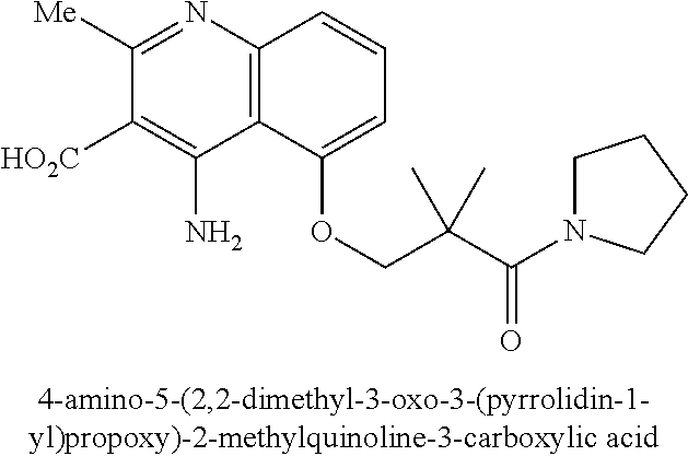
C1([Me])=NC2=C(C(N)=C1[HO2C])C(OCC(C(=O)N1CCCC1)(C)C)=CC=C2
